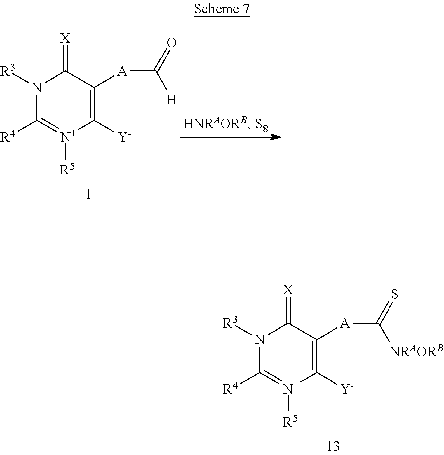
N1([R3])C([R4])=[N+]([R5])C([Y])=C([A]C(=O)[H])C1=[X].N1([R3])C([R4])=[N+]([R5])C([Y])=C([A]C(=S)[NRAORB])C1=[X]
